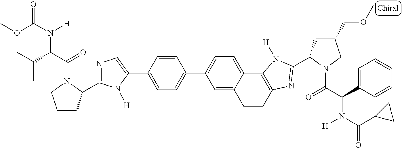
C1=CC2=C(C3=CC=C(C4=CC=C(C5=CN=C(C6CCCN6C(C(C(C)C)N(C(OC)=O)[H])=O)N5[H])C=C4)C=C13)N([H])C(C1CC(COC)CN1C(C(C1=CC=CC=C1)N(C(C1CC1)=O)[H])=O)=N2
